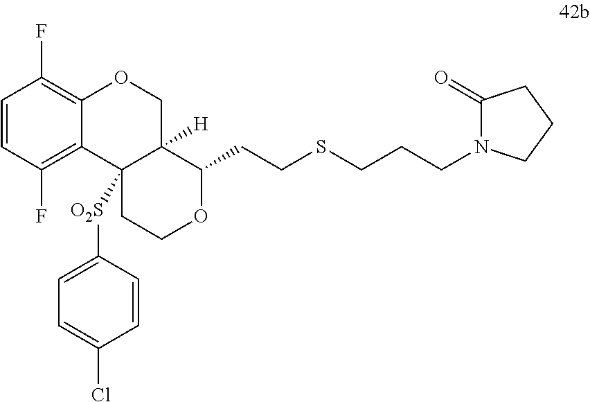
C1=CC(F)=C2C(=C1F)OCC1([H])C2([O2S]C2=CC=C(Cl)C=C2)CCOC1CCSCCCN1C(=O)CCC1
